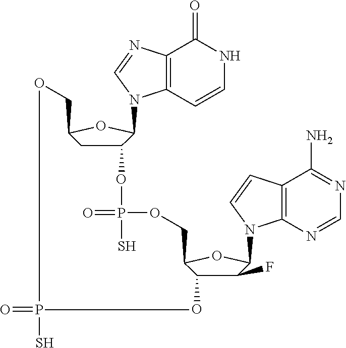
C12=C(C=CNC1=O)N(C1C(OP(=O)(S)OCC3OC(N4C5=C(C(N)=NC=N5)C=C4)C(F)C3O)CC(CO)O1)C=N2.O=PS
